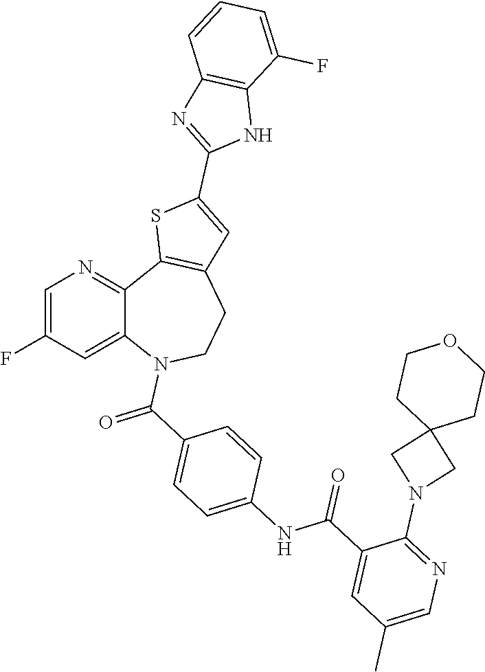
C1=C(F)C=C2C(=N1)C1=C(CCN2C(C2=CC=C(NC(C3=CC(C)=CN=C3N3CC4(C3)CCOCC4)=O)C=C2)=O)C=C(C2=NC3=C(N2)C(F)=CC=C3)S1
